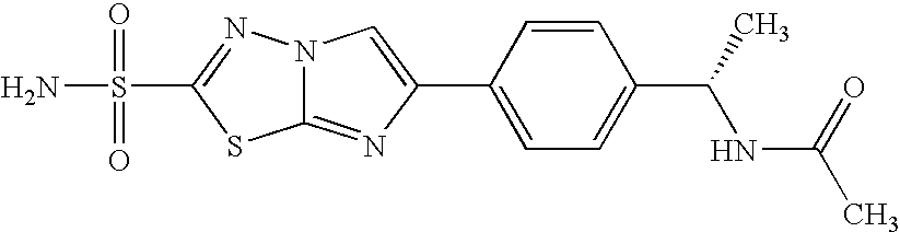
C12=NC(C3=CC=C(C(C)NC(=O)C)C=C3)=CN1N=C(S(N)(=O)=O)S2
